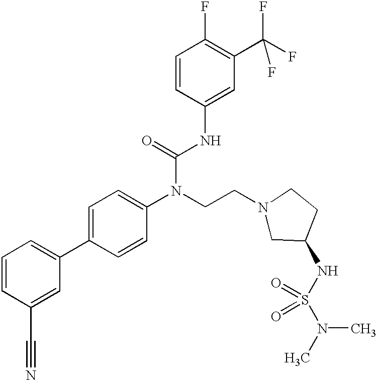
C1=CC(C#N)=CC(C2=CC=C(N(CCN3CC(NS(N(C)C)(=O)=O)CC3)C(=O)NC3=CC(C(F)(F)F)=C(F)C=C3)C=C2)=C1
